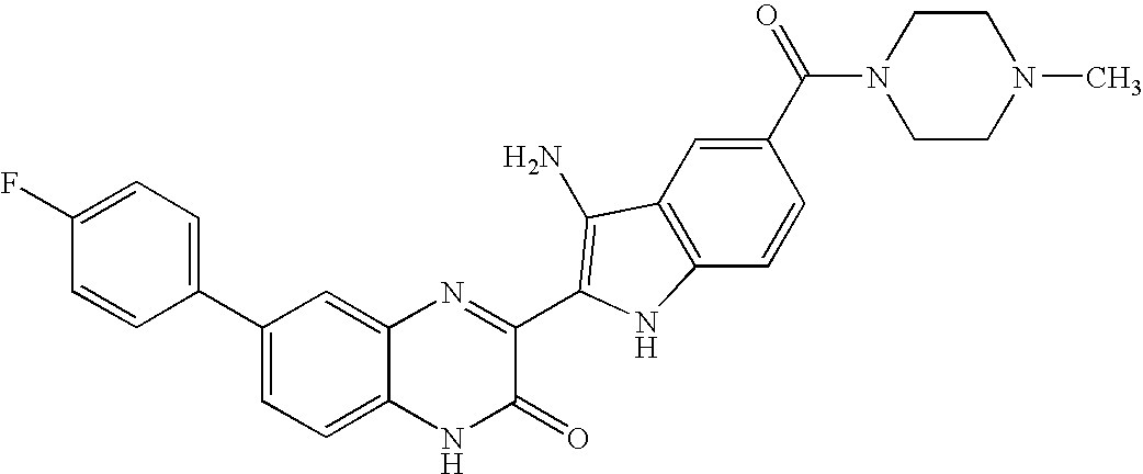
C1=C2C(=CC(C3=CC=C(F)C=C3)=C1)N=C(C1=C(N)C3=C(C=CC(C(=O)N4CCN(C)CC4)=C3)N1)C(=O)N2
